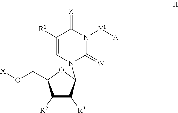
C1([R2])C([R3])C(N2C(=[W])N([Y1][A])C(=[Z])C([R1])=C2)OC1CO[X]
